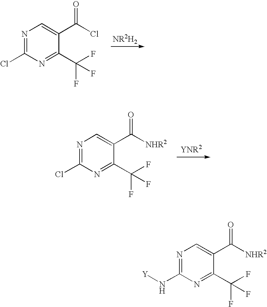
N1=C(Cl)N=C(C(F)(F)F)C(C(Cl)=O)=C1.N1=C(Cl)N=C(C(F)(F)F)C(C([NHR2])=O)=C1.N1=C(N[Y])N=C(C(F)(F)F)C(C([NHR2])=O)=C1
